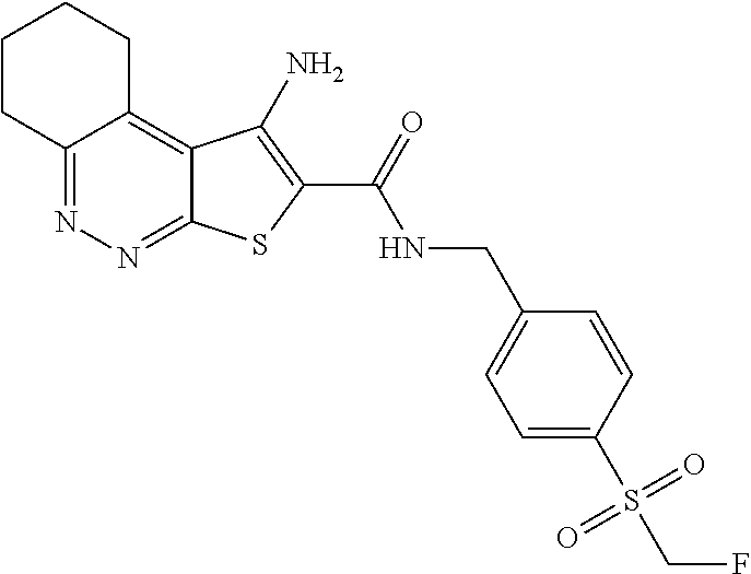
C12=NN=C3C(=C1CCCC2)C(N)=C(C(=O)NCC1=CC=C(S(CF)(=O)=O)C=C1)S3
